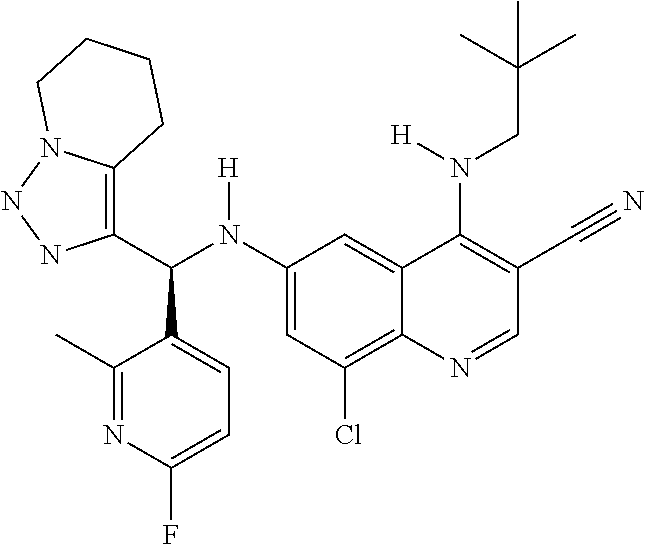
C1(N(C(C2=C3N(NN2)CCCC3)C2=CC=C(F)N=C2C)[H])=CC(Cl)=C2C(=C1)C(N(CC(C)(C)C)[H])=C(C#N)C=N2
